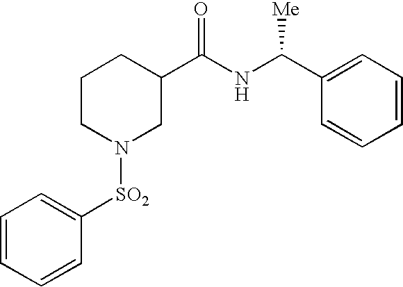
C1=CC=CC([SO2]N2CC(C(NC(C3=CC=CC=C3)[Me])=O)CCC2)=C1
